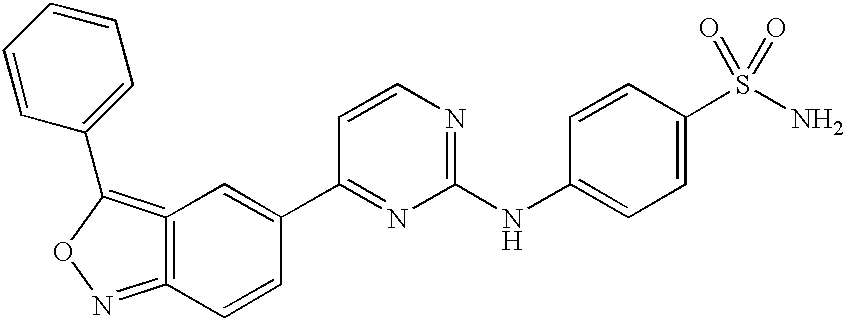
C12=C(=NOC=1C1=CC=CC=C1)C=CC(C1=NC(NC3=CC=C(S(N)(=O)=O)C=C3)=NC=C1)=C2
